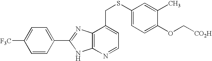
C1([F3C])=CC=C(C2=NC3=C(N2)N=CC=C3CSC2=CC=C(OC[CO2H])C(C)=C2)C=C1
